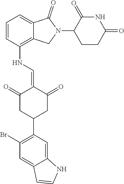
N(C1=C2C(=CC=C1)C(=O)N(C1CCC(=O)NC1=O)C2)C=C1C(=O)CC(C2=C(Br)C=C3C(=C2)NC=C3)CC1=O
